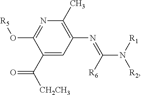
C1=C(C(=O)[CH2CH3])C(O[R5])=NC(C)=C1N=C(N([R2])[R1])[R6]
